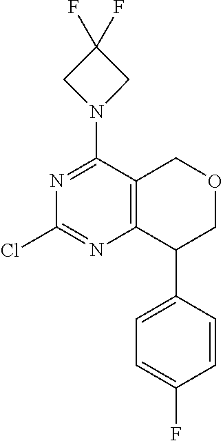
ClC1=NC2=C(COCC2C2=CC=C(F)C=C2)C(N2CC(F)(F)C2)=N1
